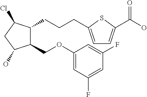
C1(COC2=CC(F)=CC(F)=C2)C(CCCC2=CC=C(C(O)=O)S2)C(Cl)CC1O
